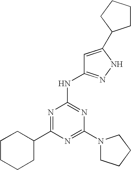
N1=C(N2CCCC2)N=C(NC2=NNC(C3CCCC3)=C2)N=C1C1CCCCC1
